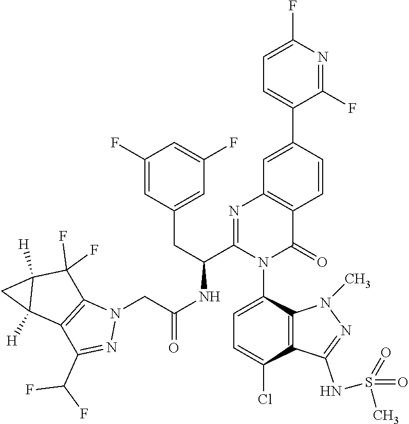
C1=C(N2C(=O)C3=C(N=C2C(NC(CN2C4=C(C(C(F)F)=N2)C2([H])C([H])(C4(F)F)C2)=O)CC2=CC(F)=CC(F)=C2)C=C(C2=CC=C(F)N=C2F)C=C3)C2=C(C(Cl)=C1)C(NS(=O)(=O)C)=NN2C
